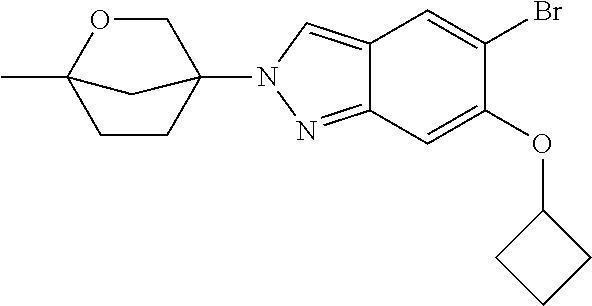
C1CC2(N3N=C4C(=C3)C=C(Br)C(OC3CCC3)=C4)COC1(C)C2
